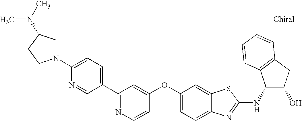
N1=C(C2=CC=C(N3CC(N(C)C)CC3)N=C2)C=C(OC2=CC=C3C(=C2)SC(NC2C(O)CC4=C2C=CC=C4)=N3)C=C1
